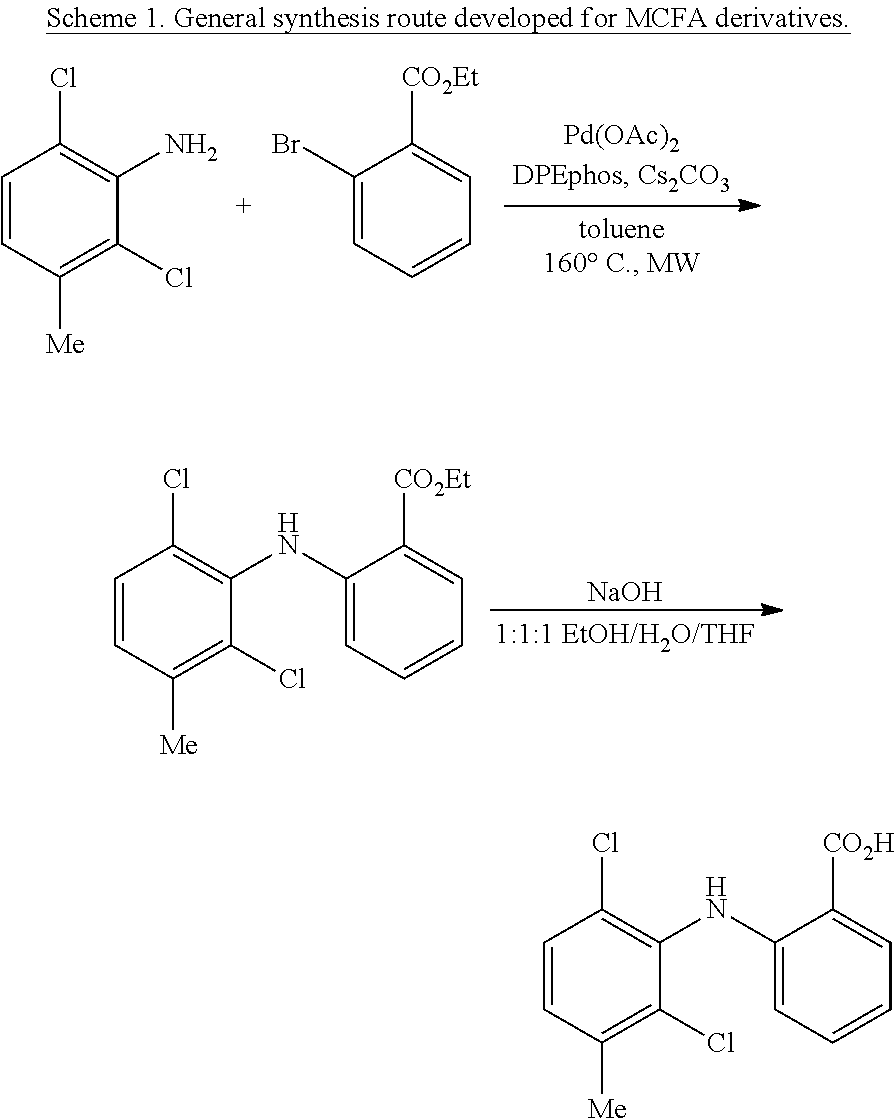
C1=CC([Me])=C(Cl)C(N)=C1Cl.C1(Br)=CC=CC=C1[CO2Et].C1=CC([Me])=C(Cl)C(NC2=CC=CC=C2[CO2Et])=C1Cl.[NaOH].C1=CC([Me])=C(Cl)C(NC2=CC=CC=C2[CO2H])=C1Cl
